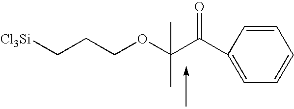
C1=CC(C(C(OCCC[Cl3Si])(C)C)=O)=CC=C1
